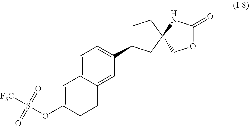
C1=C2C(=CC(C3CCC4(C3)NC(=O)OC4)=C1)CCC(OS([F3C])(=O)=O)=C2
